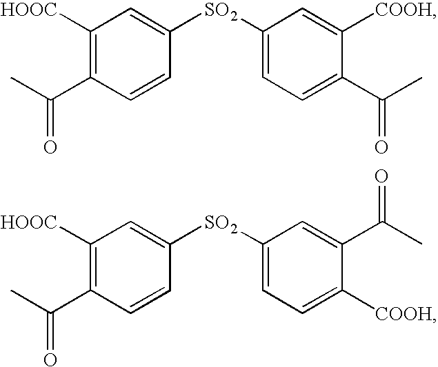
C1=C([COOH])C(C(C)=O)=CC=C1[SO2]C1=CC([HOOC])=C(C(C)=O)C=C1.C1=C(C(C)=O)C([COOH])=CC=C1[SO2]C1=CC([HOOC])=C(C(C)=O)C=C1
